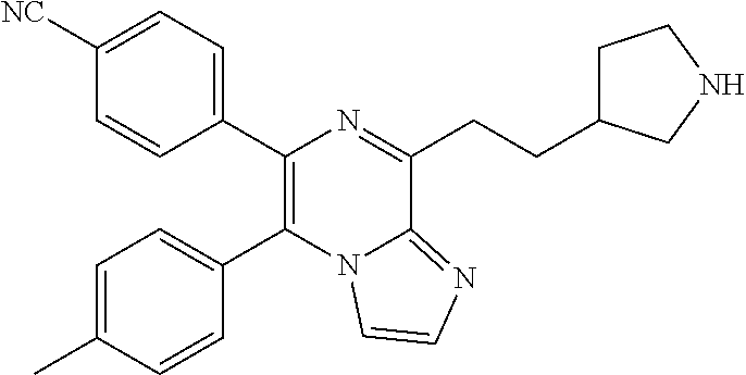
C1(C2=C(C3=CC=C(C)C=C3)N3C(=NC=C3)C(CCC3CCNC3)=N2)=CC=C([NC])C=C1
